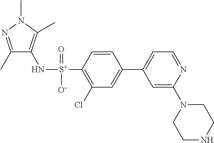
C1(C)=NN(C)C(C)=C1N[S+](C1=C(Cl)C=C(C2=CC=NC(N3CCNCC3)=C2)C=C1)(=O)[O-]
